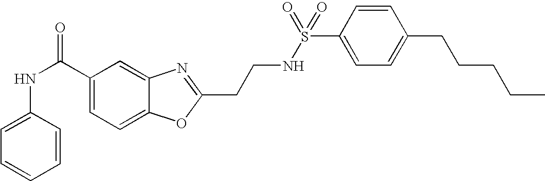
C1(C(NC2=CC=CC=C2)=O)=CC=C2C(=C1)N=C(CCNS(C1=CC=C(CCCCC)C=C1)(=O)=O)O2
